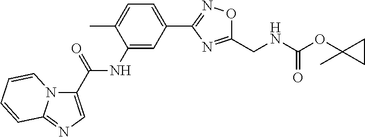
C1(C(=O)NC2=CC(C3=NOC(CNC(=O)OC4(C)CC4)=N3)=CC=C2C)=CN=C2N1C=CC=C2
